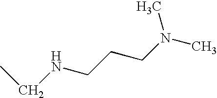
CCNCCCN(C)C
